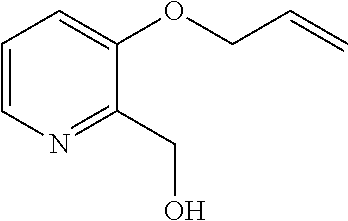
C1=CN=C(CO)C(OCC=C)=C1
